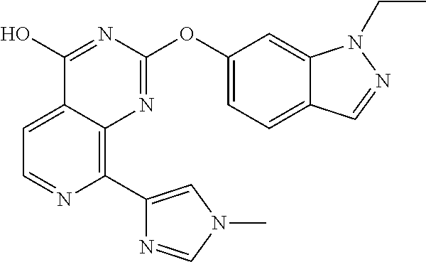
C1(O)=NC(OC2=CC=C3C(=C2)N(CC)N=C3)=NC2=C(C3=CN(C)C=N3)N=CC=C12
